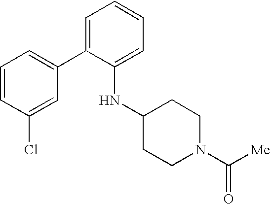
C1=C(C2=CC=CC(Cl)=C2)C(NC2CCN(C([Me])=O)CC2)=CC=C1
